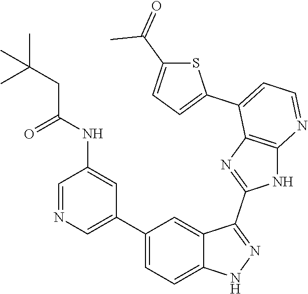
C1=NC=C(C2=CC=C3C(=C2)C(C2=NC4=C(N2)N=CC=C4C2=CC=C(C(=O)C)S2)=NN3)C=C1NC(CC(C)(C)C)=O
